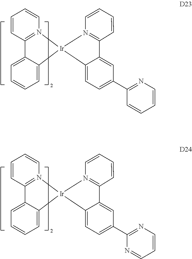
C1=CC2=N(C=C1)[Ir]1(C3=CC=CC=C23)N2=C(C=CC=C2)C2=CC(C3=NC=CC=C3)=CC=C12.C1=CC2=N(C=C1)[Ir]1(C3=CC=CC=C23)N2=C(C=CC=C2)C2=CC(C3=NC=CC=N3)=CC=C12
